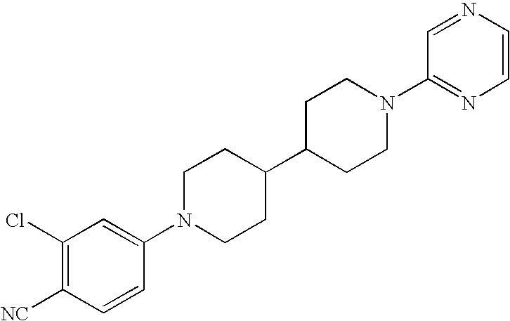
C1(Cl)=C([NC])C=CC(N2CCC(C3CCN(C4=NC=CN=C4)CC3)CC2)=C1
